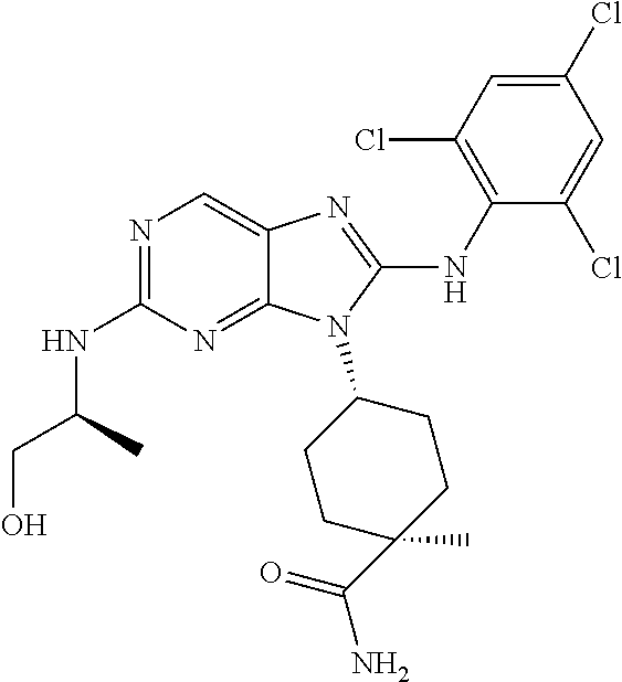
N1=C(NC(CO)C)N=C2C(=C1)N=C(NC1=C(Cl)C=C(Cl)C=C1Cl)N2C1CCC(C)(C(=O)N)CC1
